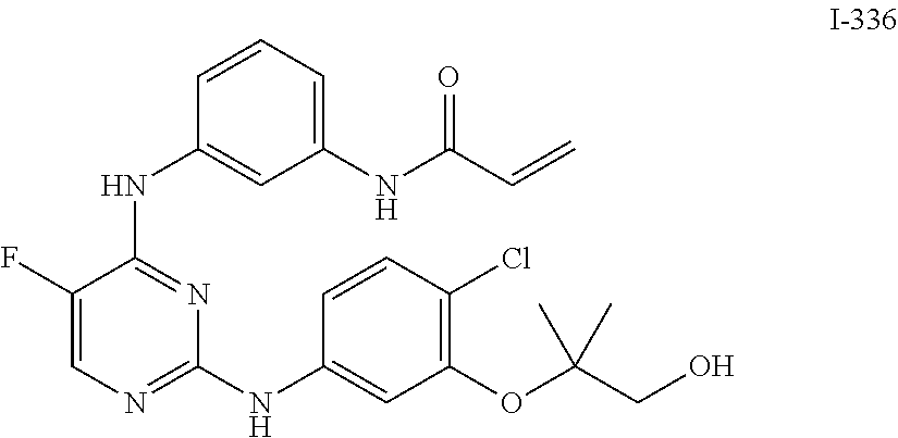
C1(F)=CN=C(NC2=CC(OC(CO)(C)C)=C(Cl)C=C2)N=C1NC1=CC(NC(C=C)=O)=CC=C1
